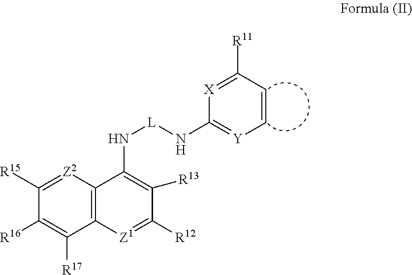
C1([R15])=[Z2]C2=C(C([R17])=C1[R16])[Z1]=C([R12])C([R13])=C2N[L]NC1=[Y]C=CC([R11])=[X]1
